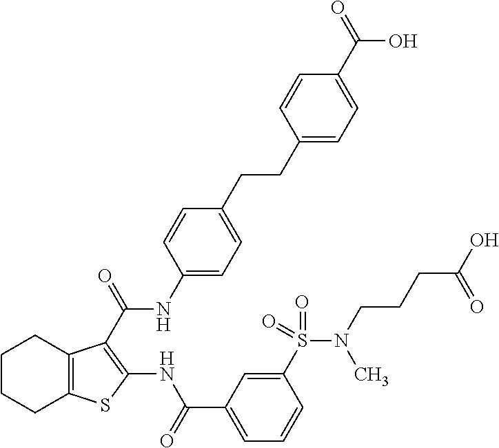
C1CCC2=C(C1)C(C(=O)NC1=CC=C(CCC3=CC=C(C(=O)O)C=C3)C=C1)=C(NC(C1=CC=CC(S(N(CCCC(O)=O)C)(=O)=O)=C1)=O)S2
